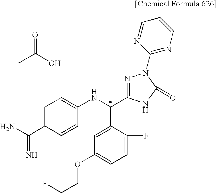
C1=C(C(N)=N)C=CC(NC(C2=CC(OCCF)=CC=C2F)C2=NN(C3=NC=CC=N3)C(=O)N2)=C1.O=C(O)C
